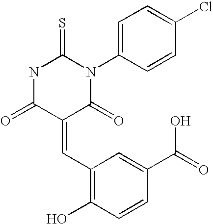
O=C1C(=CC2=C(O)C=CC(C(=O)O)=C2)C(=O)N(C2=CC=C(Cl)C=C2)C(=S)N1
